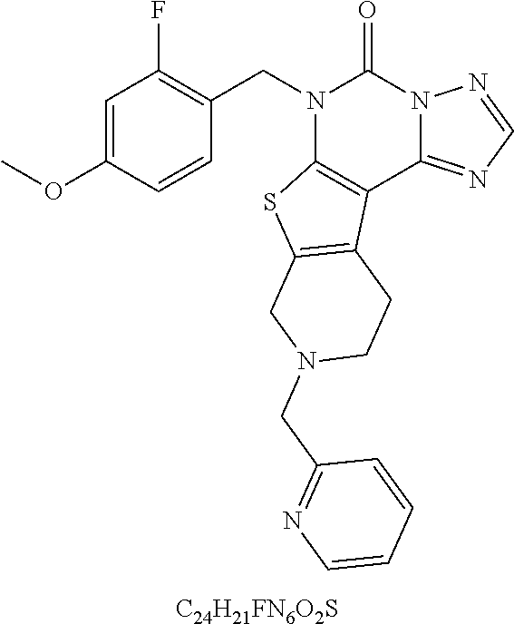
C1=C(OC)C=CC(CN2C3=C(C4=NC=NN4C2=O)C2=C(S3)CN(CC3=NC=CC=C3)CC2)=C1F.[C24H21FN6O2S]
